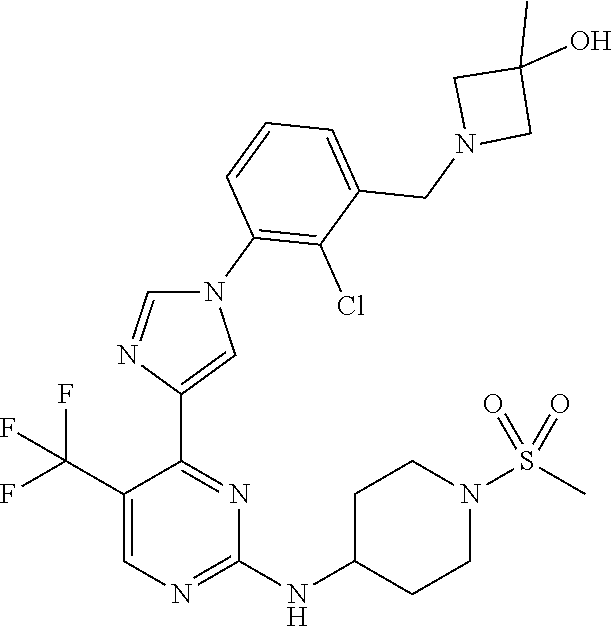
C1=C(C(F)(F)F)C(C2=CN(C3=C(Cl)C(CN4CC(O)(C)C4)=CC=C3)C=N2)=NC(NC2CCN(S(C)(=O)=O)CC2)=N1
